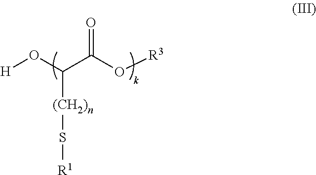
[H]OC(C(O[R3])=O)[(CH2)n]S[R1]
